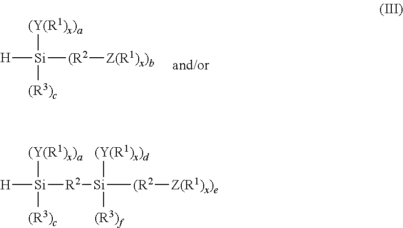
[H][Si]([(R2][Z(R1)x)b])([(Y(R1)x)a])[(R3)c].[H][Si]([R2][Si]([(Y(R1)x)d])([(R3)f])[(R2][Z(R1)x)e])([(Y(R1)x)a])[(R3)c]
